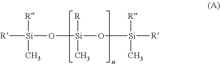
[R][Si](C)([R])O[Si](O[Si]([R])([R])C)([R])C
